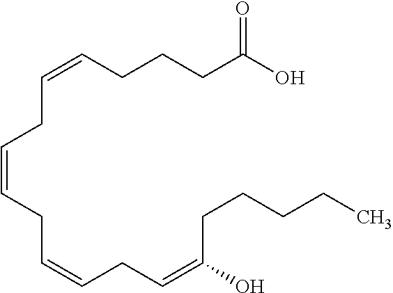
C(=CCC=CCC=C(CCCCC)O)CC=CCCCC(O)=O
